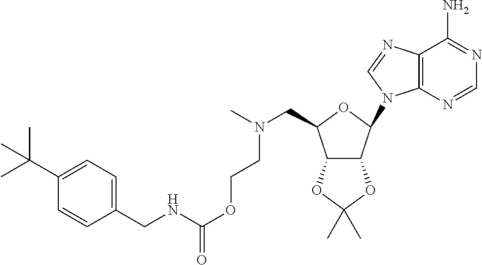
C12=C(N=CN1C1C3C(C(CN(C)CCOC(NCC4=CC=C(C(C)(C)C)C=C4)=O)O1)OC(C)(C)O3)C(N)=NC=N2
